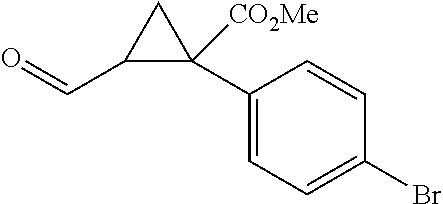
C1(C2([CO2Me])C(C=O)C2)=CC=C(Br)C=C1
